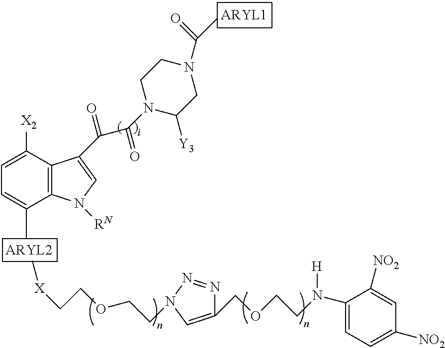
C12=C(C([X2])=CC=C1C)C(C(=O)C(=O)N1C([Y3])CN(C(=O)C)CC1)=CN2[RN].C[X]CCOCCN1N=NC(COCCN([H])C2=CC=C([NO2])C=C2[NO2])=C1
